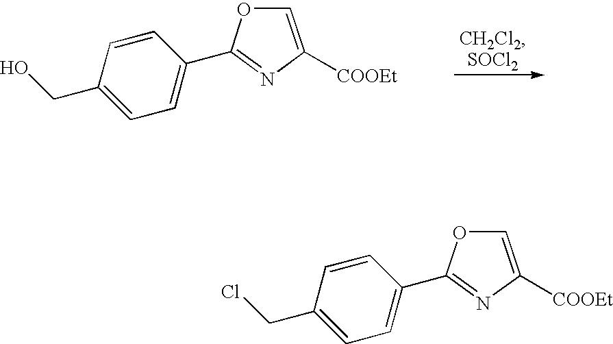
C1=C([COOEt])N=C(C2=CC=C(CO)C=C2)O1.C1=C([COOEt])N=C(C2=CC=C(CCl)C=C2)O1
